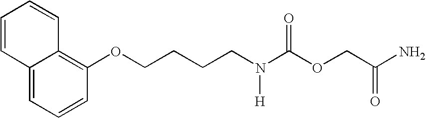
C1(OCCCCN([H])C(OCC(N)=O)=O)=C2C(=CC=C1)C=CC=C2
